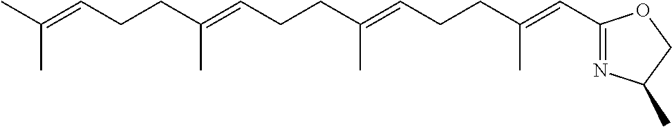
C(C(=CCCC(=CC1=NC(C)CO1)C)C)CC=C(C)CCC=C(C)C
